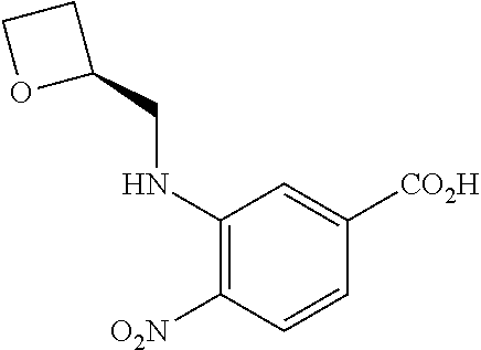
C1(NCC2CCO2)=C([O2N])C=CC([CO2H])=C1
